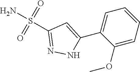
S(C1=NNC(C2=CC=CC=C2OC)=C1)(N)(=O)=O
